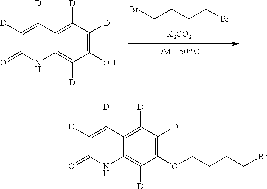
C1(OCCCCBr)=C([D])C([D])=C2C(=C1[D])NC(=O)C([D])=C2[D].C1(O)=C([D])C([D])=C2C(=C1[D])NC(=O)C([D])=C2[D].BrCCCCBr.[K2CO3]
